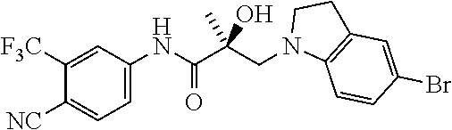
N1(CC(C(NC2=CC=C([NC])C([F3C])=C2)=O)(O)C)C2=C(CC1)C=C(Br)C=C2
